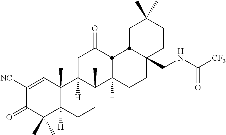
C1([NC])=CC2(C)C([H])(C(C)(C)C1=O)CCC1(C)C2([H])CC(=O)C2C1(C)CCC1(CNC([CF3])=O)C2CC(C)(C)CC1
